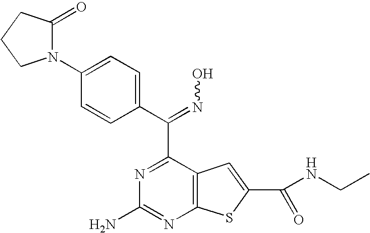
N1(C2=CC=C(C(C3=NC(N)=NC4=C3C=C(C(=O)NCC)S4)=NO)C=C2)C(=O)CCC1
